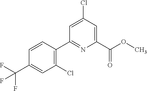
C1(Cl)=C(C2=NC(C(OC)=O)=CC(Cl)=C2)C=CC(C(F)(F)F)=C1
